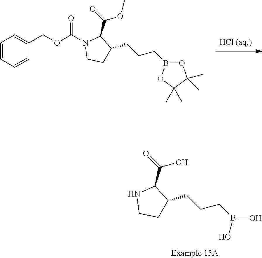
N1CCC(CCCB(O)O)C1C(=O)O.C1(COC(N2CCC(CCCB3OC(C)(C)C(C)(C)O3)C2C(=O)OC)=O)=CC=CC=C1
